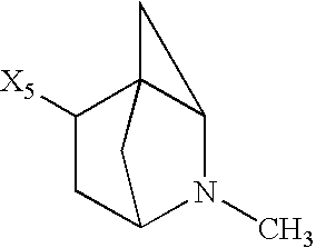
C1C([X5])C23C(N(C)C1C2)C3
